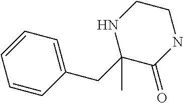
C1=CC(CC2(C)C(=O)NCCN2)=CC=C1
